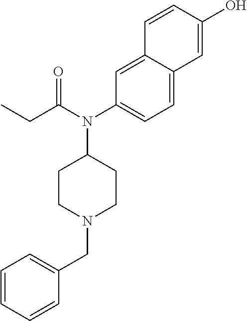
C12=CC(N(C(CC)=O)C3CCN(CC4=CC=CC=C4)CC3)=CC=C1C=C(O)C=C2
